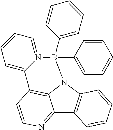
C12=NC=CC3=C1N(C1=C2C=CC=C1)B(C1=CC=CC=C1)(C1=CC=CC=C1)N1=CC=CC=C31
